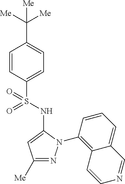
C1(C([Me])([Me])[Me])=CC=C(S(=O)(=O)NC2=CC([Me])=NN2C2=C3C(=CC=C2)C=NC=C3)C=C1
